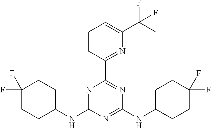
N1=C(NC2CCC(F)(F)CC2)N=C(NC2CCC(F)(F)CC2)N=C1C1=NC(C(C)(F)F)=CC=C1
